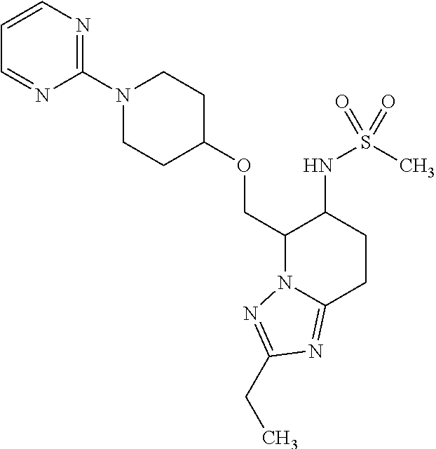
C(C1N2C(=NC(CC)=N2)CCC1NS(C)(=O)=O)OC1CCN(C2=NC=CC=N2)CC1
